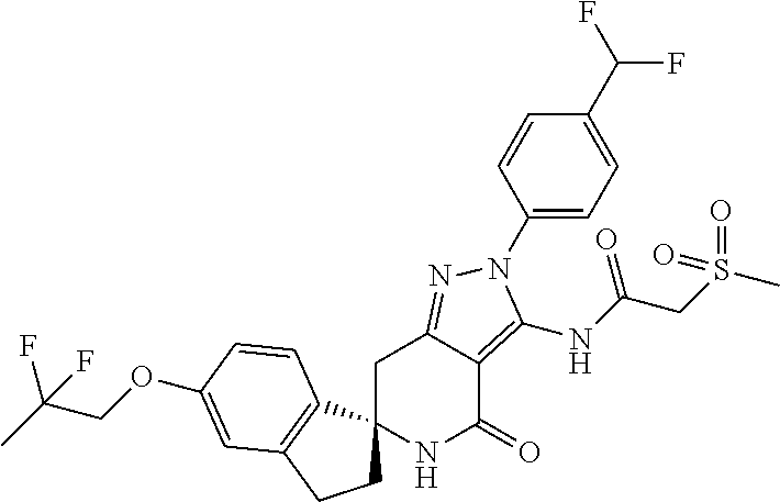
C1C2=NN(C3=CC=C(C(F)F)C=C3)C(NC(CS(C)(=O)=O)=O)=C2C(=O)NC12CCC1=C2C=CC(OCC(C)(F)F)=C1
